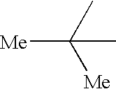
[Me]C(C)(C)[Me]
